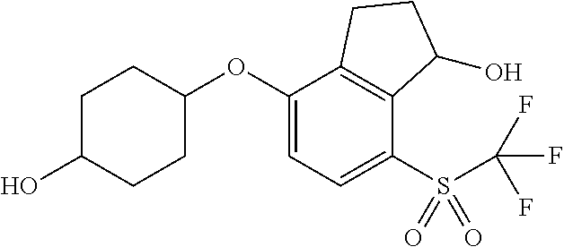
C1(OC2CCC(O)CC2)=CC=C(S(C(F)(F)F)(=O)=O)C2=C1CCC2O
